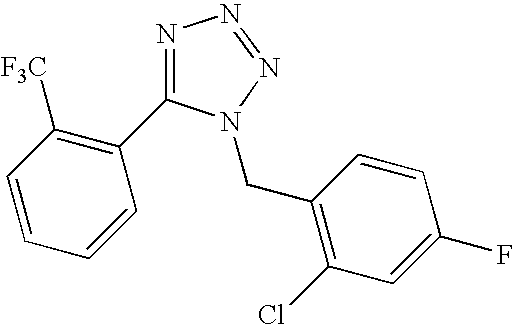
N1=C(C2=C([F3C])C=CC=C2)N(CC2=C(Cl)C=C(F)C=C2)N=N1
